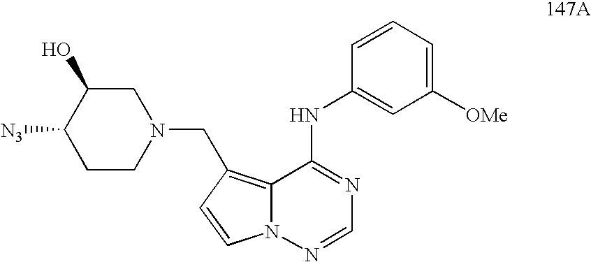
C1([OMe])=CC=CC(NC2=NC=NN3C2=C(CN2CC(O)C([N3])CC2)C=C3)=C1
